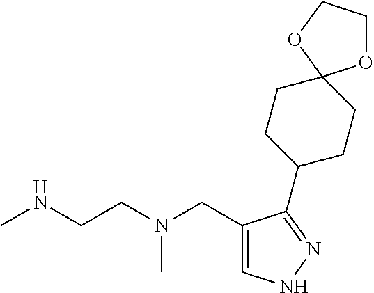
CNCCN(CC1=CNN=C1C1CCC2(CC1)OCCO2)C
